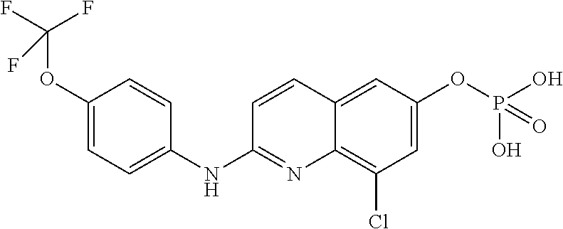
O(C1=CC=C(NC2=NC3=C(Cl)C=C(OP(O)(O)=O)C=C3C=C2)C=C1)C(F)(F)F
